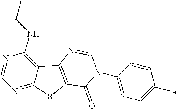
C1=NC(NCC)=C2C(=N1)SC1=C2N=CN(C2=CC=C(F)C=C2)C1=O
